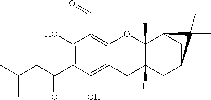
C12=C(C=O)C(O)=C(C(=O)CC(C)C)C(O)=C1CC1([H])C(C)(O2)C2CC(C1)C2(C)C
